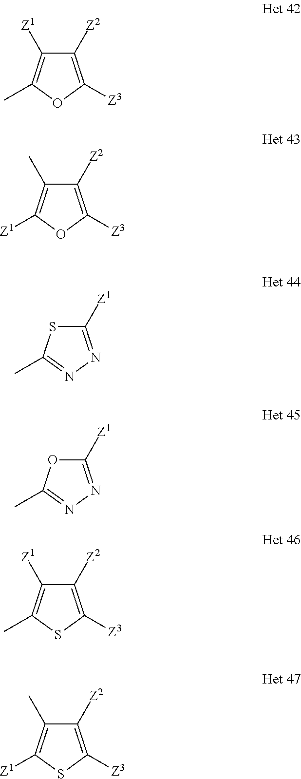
C1([Z2])=C([Z3])OC(C)=C1[Z1].C1([Z2])=C([Z3])OC([Z1])=C1C.C1([Z1])=NN=C(C)S1.C1([Z1])=NN=C(C)O1.C1([Z2])=C([Z3])SC(C)=C1[Z1].C1([Z2])=C([Z3])SC([Z1])=C1C
